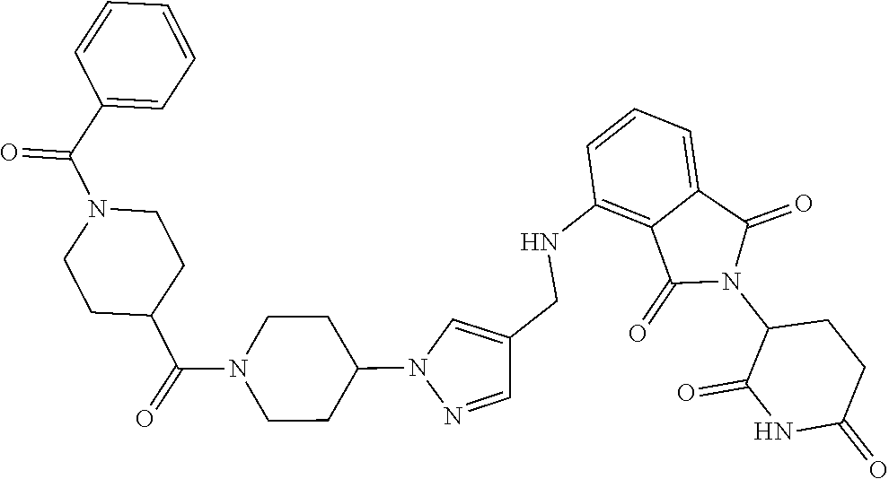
C1(NCC2=CN(C3CCN(C(C4CCN(C(C5=CC=CC=C5)=O)CC4)=O)CC3)N=C2)=C2C(=CC=C1)C(=O)N(C1C(=O)NC(=O)CC1)C2=O
